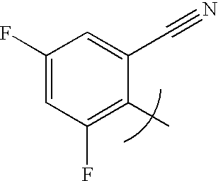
C1(F)=CC(F)=C(C)C(C#N)=C1
